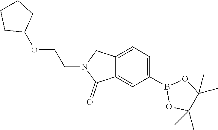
B1(C2=CC=C3C(=C2)C(=O)N(CCOC2CCCC2)C3)OC(C)(C)C(C)(C)O1
